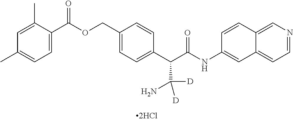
C1=C(C(OCC2=CC=C(C(C(NC3=CC4=CC=NC=C4C=C3)=O)C(N)([D])[D])C=C2)=O)C(C)=CC(C)=C1
